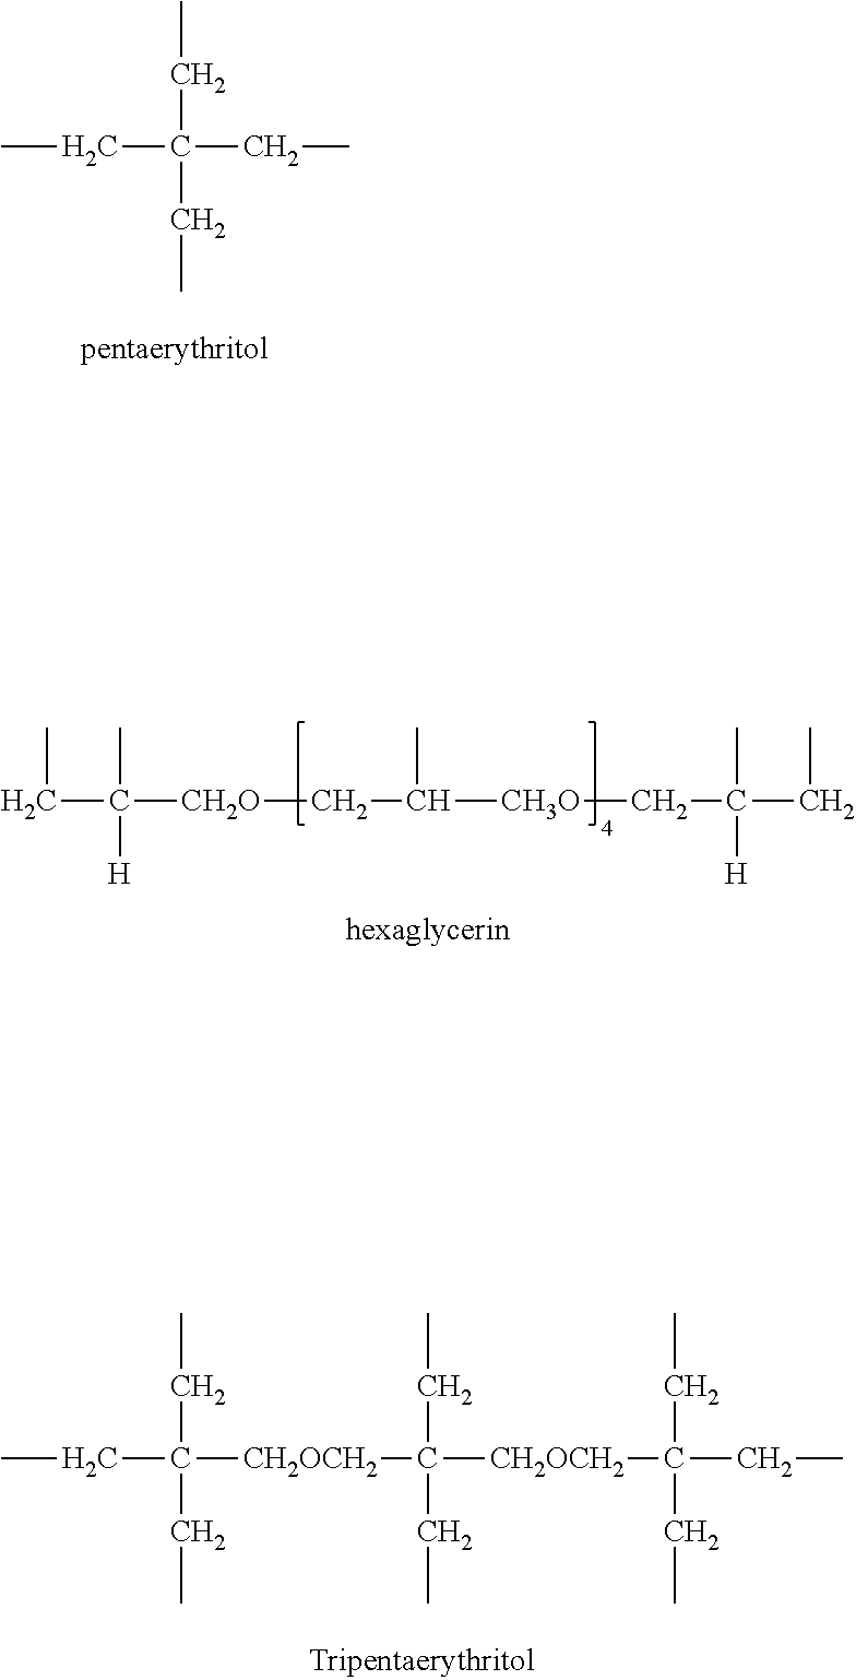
CCC(CC)(CC)CC.C(C(C)([CH2O]CC(C)[CH3O]CC(C)([H])CC)[H])C.CCC(CC)([CH2OCH2]C(CC)(CC)[CH2OCH2]C(CC)(CC)CC)CC
